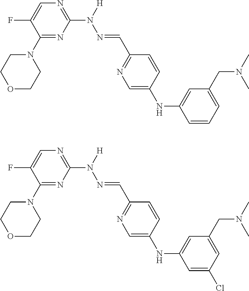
C1(N2CCOCC2)=NC(N([H])N=CC2=NC=C(NC3=CC(CN(C)C)=CC=C3)C=C2)=NC=C1F.C1(N2CCOCC2)=NC(N([H])N=CC2=NC=C(NC3=CC(CN(C)C)=CC(Cl)=C3)C=C2)=NC=C1F
